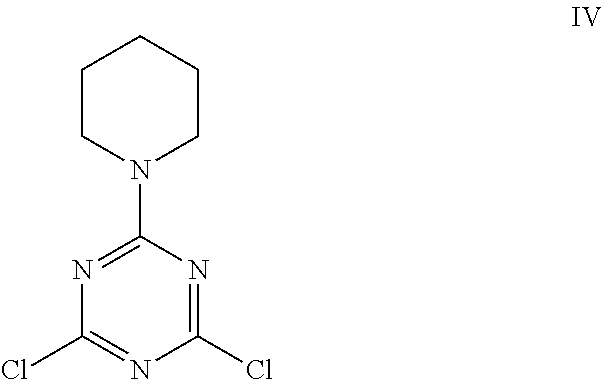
C1(N2CCCCC2)=NC(Cl)=NC(Cl)=N1
